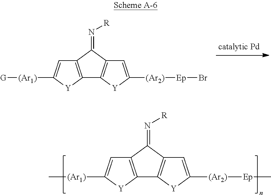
C12=C(C(=N[R])C3=C1[Y]C([(Ar2)][Ep]C)=C3)C=C([(Ar1)]C)[Y]2.C12=C(C(=N[R])C3=C1[Y]C([(Ar2)][Ep]Br)=C3)C=C([(Ar1)][G])[Y]2
